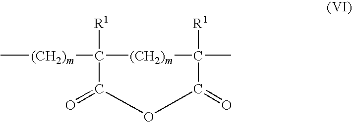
C[(CH2)m]C1([R1])[(CH2)m]C([R1])(C)C(=O)OC1=O
